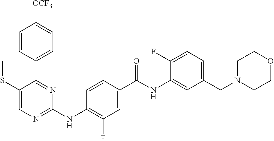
C1(C2=NC(NC3=C(F)C=C(C(NC4=CC(CN5CCOCC5)=CC=C4F)=O)C=C3)=NC=C2SC)=CC=C([OCF3])C=C1
